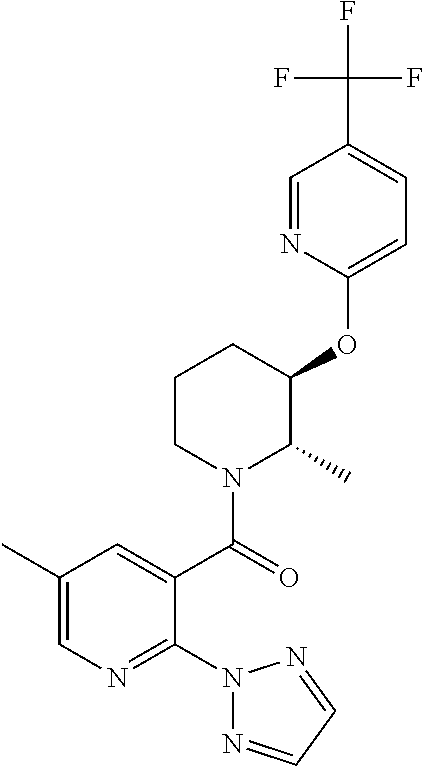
C1(OC2C(C)N(C(=O)C3=CC(C)=CN=C3N3N=CC=N3)CCC2)=CC=C(C(F)(F)F)C=N1
